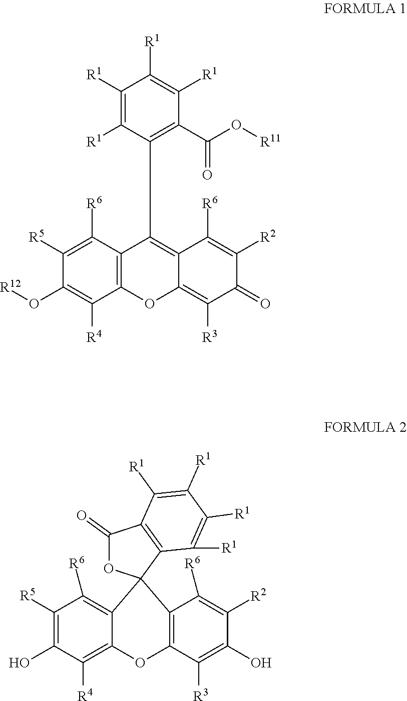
C1([R5])=C([R6])C2=C(C([R4])=C1O[R12])OC1=C([R3])C(=O)C([R2])=C([R6])C1=C2C1=C(C(=O)O[R11])C([R1])=C([R1])C([R1])=C1[R1].C1([R5])=C(O)C([R4])=C2C(=C1[R6])C1(C3=C(O2)C([R3])=C(O)C([R2])=C3[R6])OC(=O)C2=C1C([R1])=C([R1])C([R1])=C2[R1]
